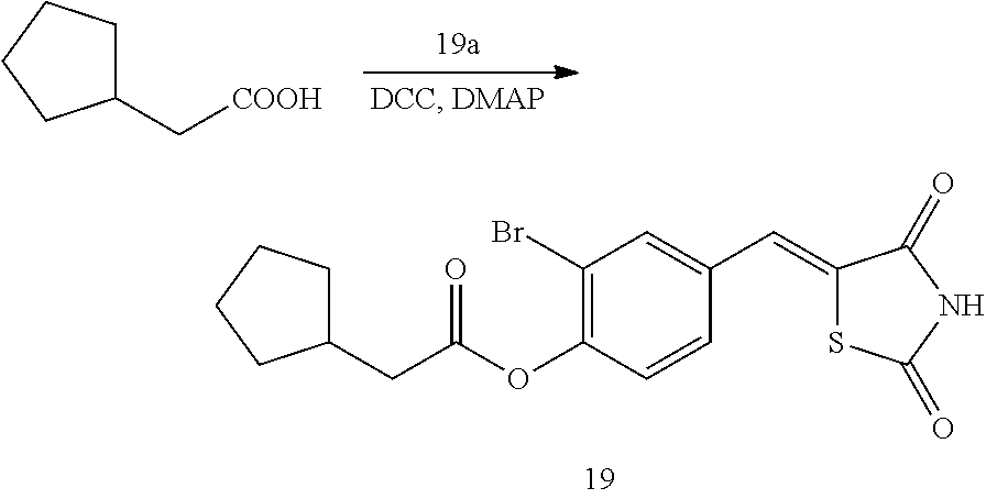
C1(Br)=C(OC(CC2CCCC2)=O)C=CC(C=C2SC(=O)NC2=O)=C1.C1(C[COOH])CCCC1
